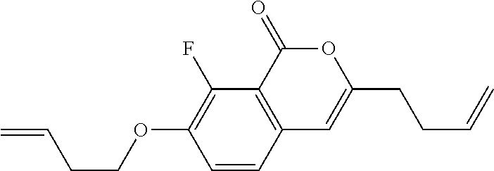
C1=CC2=C(C(F)=C1OCCC=C)C(=O)OC(CCC=C)=C2
